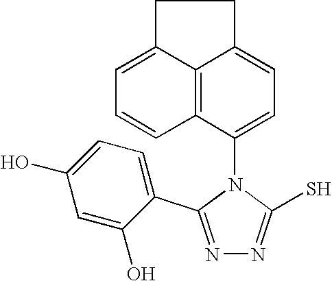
N1=C(C2=CC=C(O)C=C2O)N(C2=CC=C3C4=C2C=CC=C4CC3)C(S)=N1
